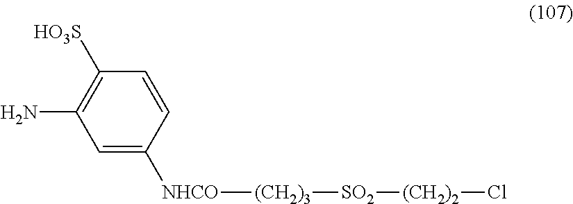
C1=CC([NHCO][(CH2)3][SO2][(CH2)2]Cl)=CC(N)=C1[HO3S]
